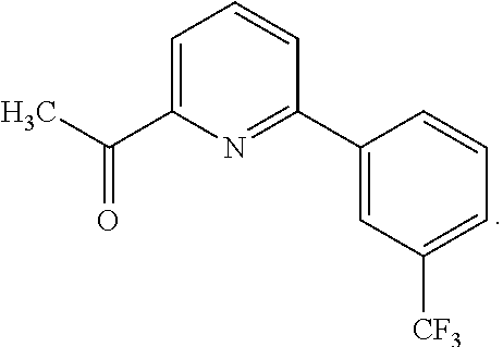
C(C1=CC=CC(C2=CC([CF3])=CC=C2)=N1)(C)=O
